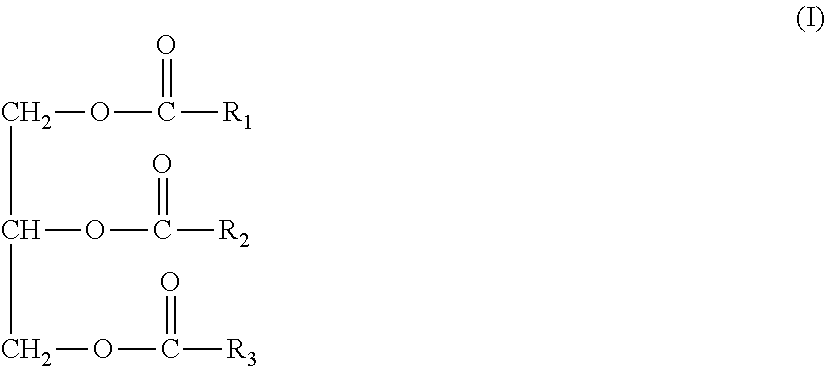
C(OC([R1])=O)C(OC([R2])=O)COC([R3])=O
